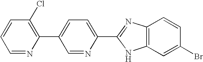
C1=NC(C2=CC=C(C3=NC4=C(C=C(Br)C=C4)N3)N=C2)=C(Cl)C=C1
